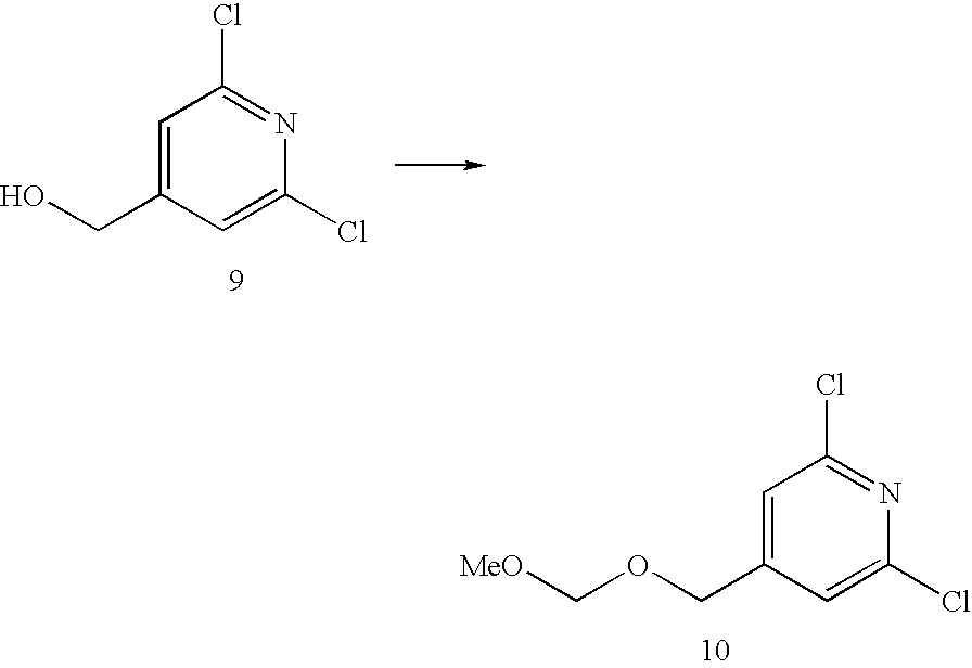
C1=C(COC[MeO])C=C(Cl)N=C1Cl.C1=C(CO)C=C(Cl)N=C1Cl
